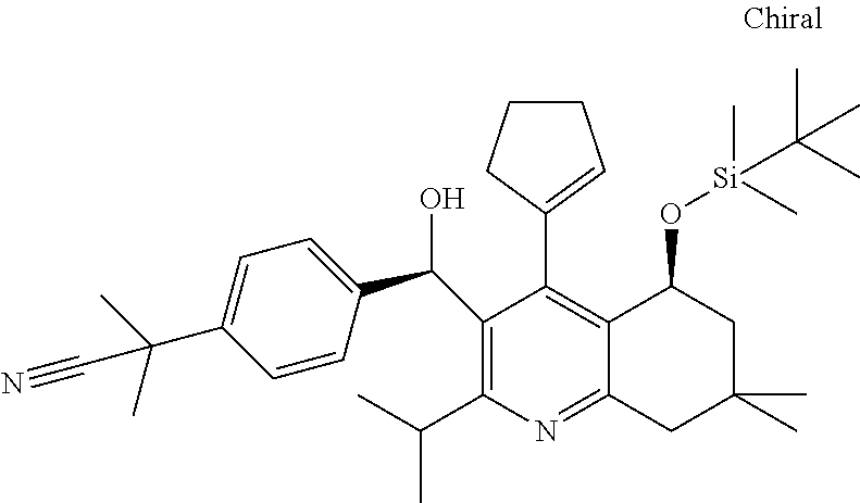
C1(C(C)C)=C(C(C2=CC=C(C(C)(C)C#N)C=C2)O)C(C2=CCCC2)=C2C(=N1)CC(C)(C)CC2O[Si](C)(C)C(C)(C)C
